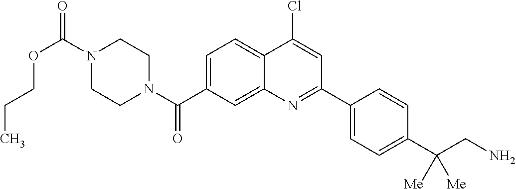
N1(C(OCCC)=O)CCN(C(=O)C2=CC=C3C(=C2)N=C(C2=CC=C(C(CN)([Me])[Me])C=C2)C=C3Cl)CC1
